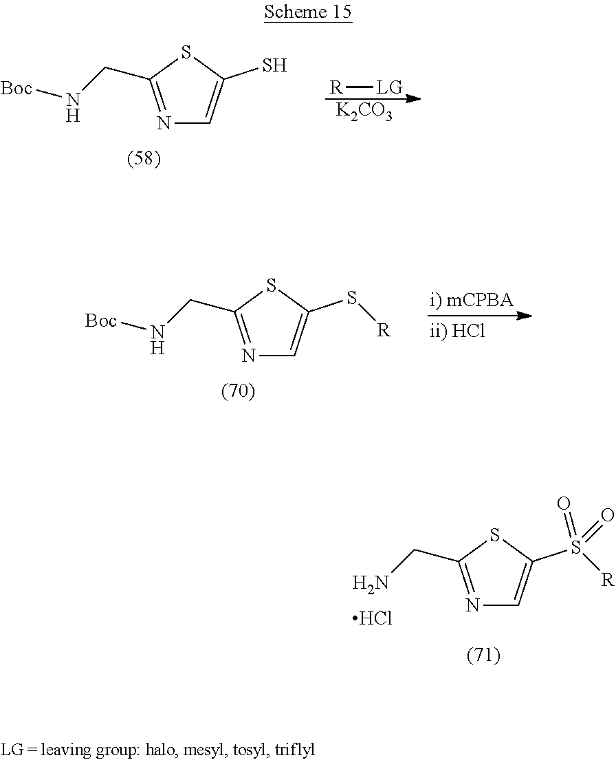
N1=C(CN[Boc])SC(S)=C1.[R][LG].[K2CO3].N1=C(CN[Boc])SC(S[R])=C1.N1=C(CN)SC(S([R])(=O)=O)=C1.Cl
